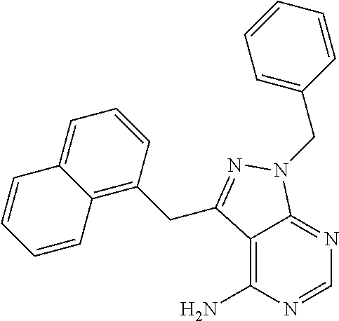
C12=C(N)N=CN=C1N(CC1=CC=CC=C1)N=C2CC1=C2C(=CC=C1)C=CC=C2
